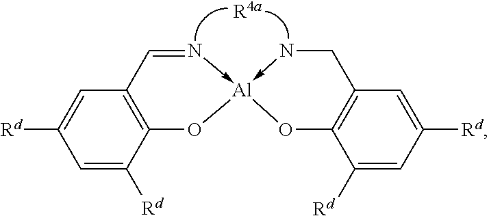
[R4a].C12=C(C=N->[Al]3(-NCC4=C(O3)C([Rd])=CC([Rd])=C4)O1)C=C([Rd])C=C2[Rd]
